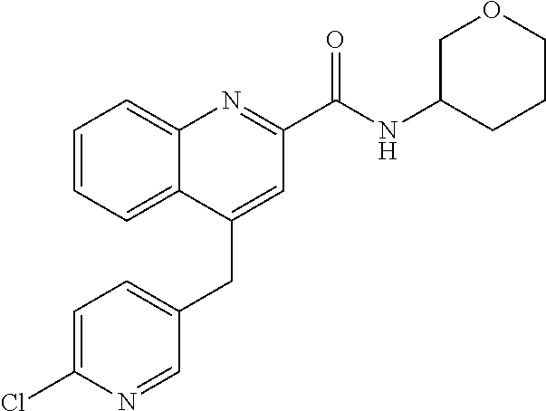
C1=C(Cl)N=CC(CC2=CC(C(NC3CCCOC3)=O)=NC3=CC=CC=C23)=C1
